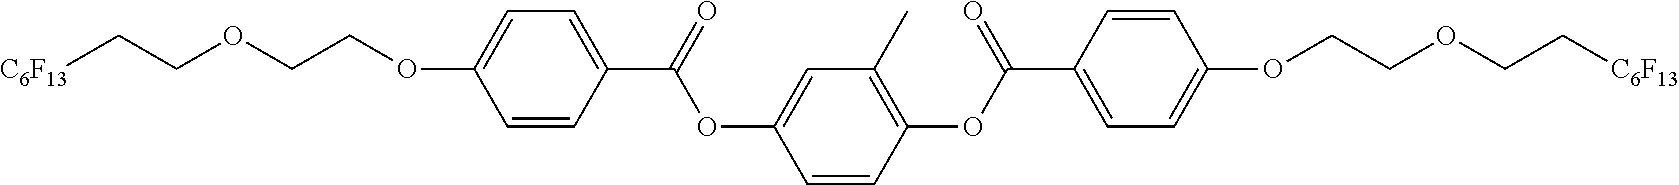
[C6F13]CCOCCOC1=CC=C(C(=O)OC2=CC(C)=C(OC(=O)C3=CC=C(OCCOCC[C6F13])C=C3)C=C2)C=C1
